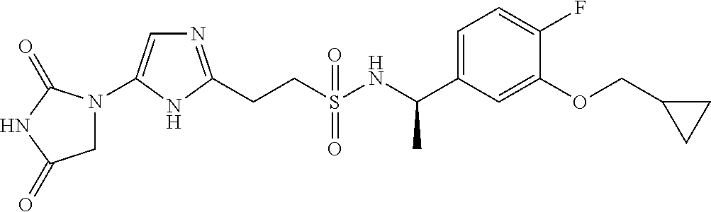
C(CS(NC(C1=CC=C(F)C(OCC2CC2)=C1)C)(=O)=O)C1=NC=C(N2CC(=O)NC2=O)N1
